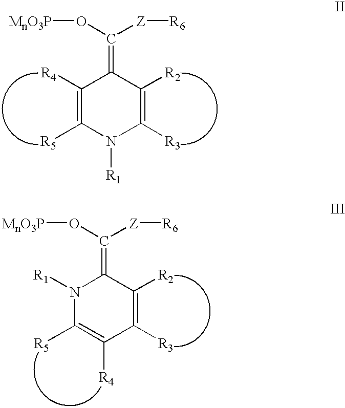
O(C([Z][R6])=C1C([R2])=C([R3])N([R1])C([R5])=C1[R4])[MnO3P].O(C([Z][R6])=C1C([R2])=C([R3])C([R4])=C([R5])N1[R1])[MnO3P]
